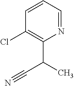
C1=CC=NC(C(C#N)C)=C1Cl
